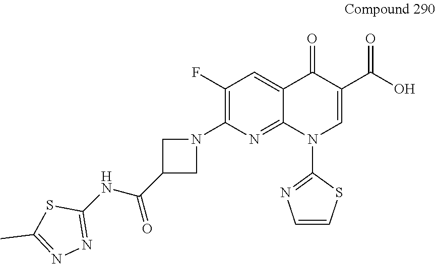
C1(F)=C(N2CC(C(NC3=NN=C(C)S3)=O)C2)N=C2C(=C1)C(=O)C(C(O)=O)=CN2C1=NC=CS1
